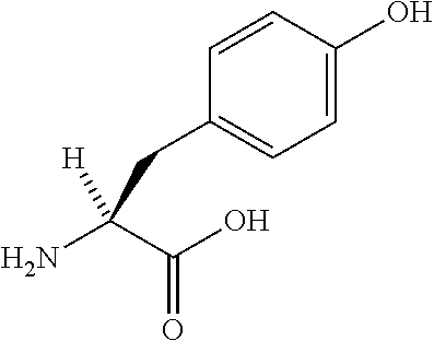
C1=C(O)C=CC(CC([H])(N)C(O)=O)=C1
